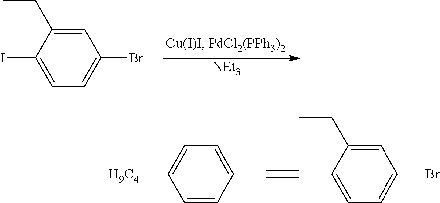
C1=C(CC)C(I)=CC=C1Br.[NEt3].C1=C(CC)C(C#CC2=CC=C([H9C4])C=C2)=CC=C1Br
